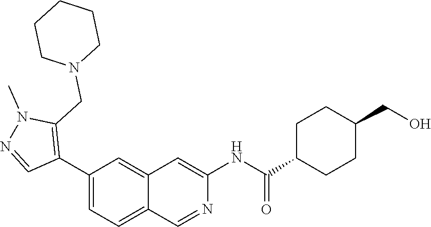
C1(C2=C(CN3CCCCC3)N(C)N=C2)=CC=C2C(=C1)C=C(NC(=O)C1CCC(CO)CC1)N=C2
